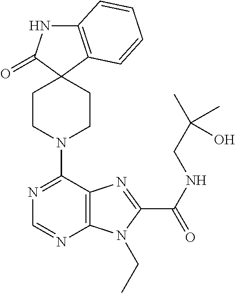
C12=C(C=CC=C1)C1(C(=O)N2)CCN(C2=NC=NC3=C2N=C(C(=O)NCC(C)(C)O)N3CC)CC1
